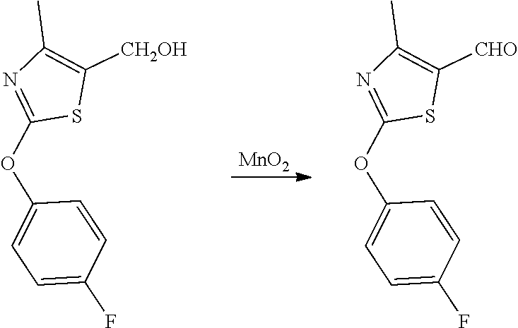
[MnO2].N1=C(OC2=CC=C(F)C=C2)SC([CHO])=C1C.N1=C(OC2=CC=C(F)C=C2)SC([CH2OH])=C1C
